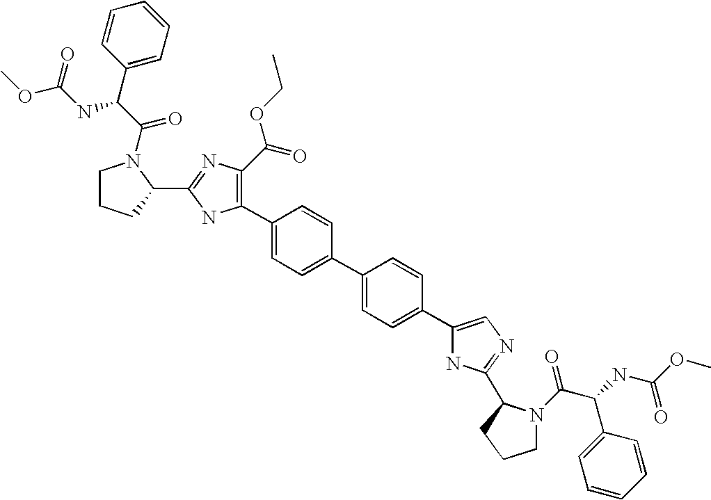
C1(C2=C(C(OCC)=O)N=C(C3N(C(C(C4=CC=CC=C4)NC(OC)=O)=O)CCC3)N2)=CC=C(C2=CC=C(C3=CN=C(C4N(C(C(NC(OC)=O)C5=CC=CC=C5)=O)CCC4)N3)C=C2)C=C1
